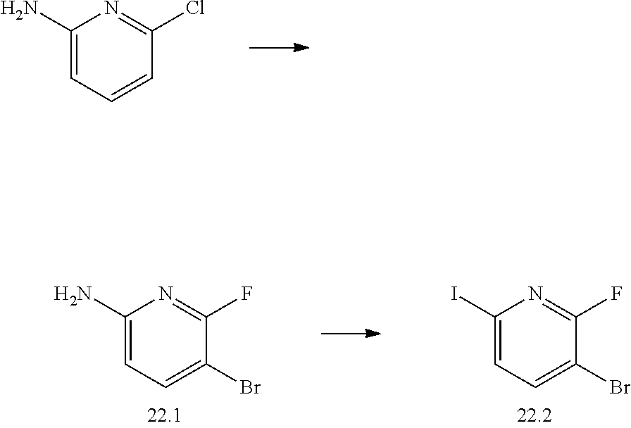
C1(N)=CC=CC(Cl)=N1.C1(N)=CC=C(Br)C(F)=N1.C1(I)=CC=C(Br)C(F)=N1
